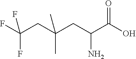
C(CC(C(O)=O)N)(C)(C)CC(F)(F)F
